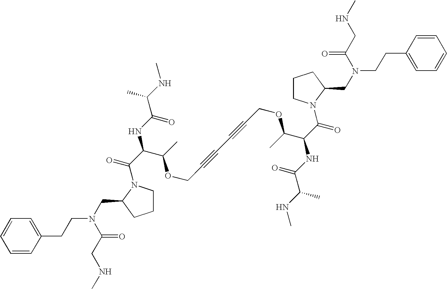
C1=CC=CC(CCN(CC2N(C(C(NC(C(NC)C)=O)C(OCC#CC#CCOC(C(C(=O)N3CCCC3CN(CCC3=CC=CC=C3)C(=O)CNC)NC(C(NC)C)=O)C)C)=O)CCC2)C(CNC)=O)=C1
